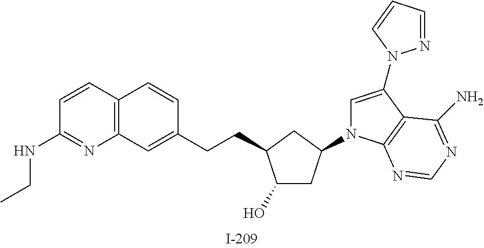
C1(O)CC(N2C=C(N3N=CC=C3)C3=C2N=CN=C3N)CC1CCC1=CC2=C(C=C1)C=CC(NCC)=N2
